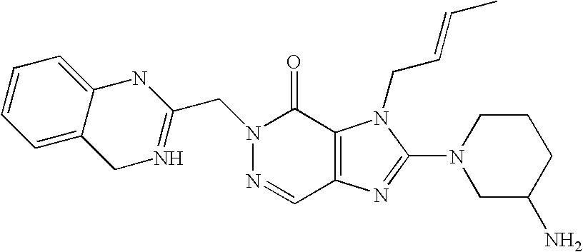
N1=CC2=C(C(=O)N1CC1=NCC3=CC=CC=C3N1)N(CC=CC)C(N1CC(N)CCC1)=N2
